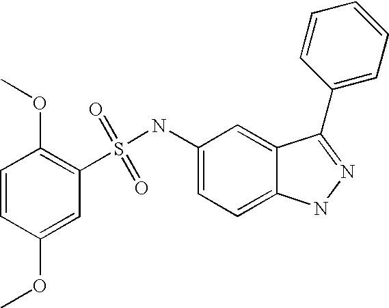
S(=O)(=O)(NC1=CC=C2C(=C1)C(C1=CC=CC=C1)=NN2)C1=C(OC)C=CC(OC)=C1
